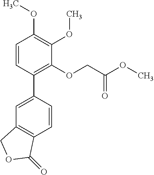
C1=C(C2=C(OCC(OC)=O)C(OC)=C(OC)C=C2)C=CC2=C1COC2=O
